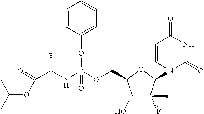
C1(O)C(F)(C)C(N2C=CC(=O)NC2=O)OC1COP(NC(C(OC(C)C)=O)C)(OC1=CC=CC=C1)=O
